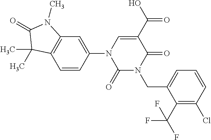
C1(=O)N(C2=CC3=C(C=C2)C(C)(C)C(=O)N3C)C=C(C(O)=O)C(=O)N1CC1=CC=CC(Cl)=C1C(F)(F)F
